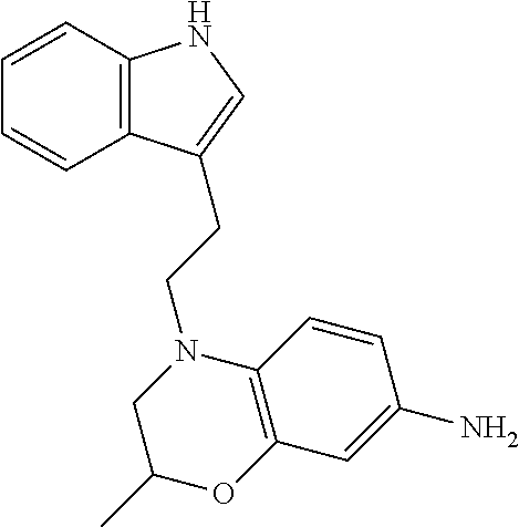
C12=C(C=CC=C1)NC=C2CCN1CC(C)OC2=C1C=CC(N)=C2
